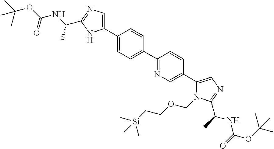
C1(C2=CN=C(C(NC(OC(C)(C)C)=O)C)N2)=CC=C(C2=NC=C(C3=CN=C(C(NC(OC(C)(C)C)=O)C)N3COCC[Si](C)(C)C)C=C2)C=C1
